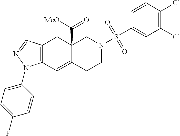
C12=C(C=NN1C1=CC=C(F)C=C1)CC1(C(=O)[MeO])C(=C2)CCN(S(C2=CC(Cl)=C(Cl)C=C2)(=O)=O)C1
